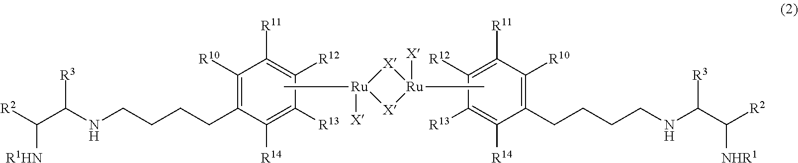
[X]1[Ru]([X])(C)[X][Ru]1([X])C.C1([R13])=C([R14])C(CCCCNC(C([R2])[R1HN])[R3])=C([R10])C([R11])=C1[R12].C1([R12])=C([R11])C([R10])=C(CCCCNC(C([R2])[NHR1])[R3])C([R14])=C1[R13]
